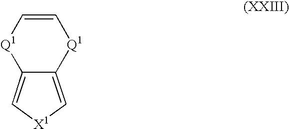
C12=C[X1]C=C1[Q1]C=C[Q1]2
